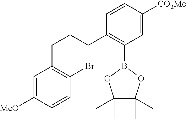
C1=C([MeO])C=CC(Br)=C1CCCC1=C(B2OC(C)(C)C(C)(C)O2)C=C([CO2Me])C=C1
